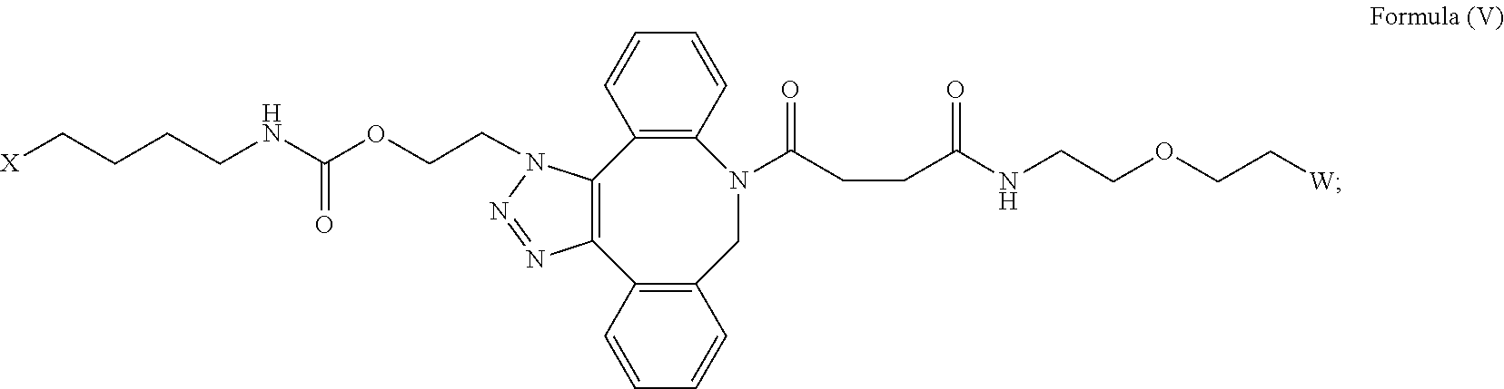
N1=NN(CCOC(NCCCC[X])=O)C2=C1C1=C(CN(C(CCC(NCCOCC[W])=O)=O)C3=C2C=CC=C3)C=CC=C1
